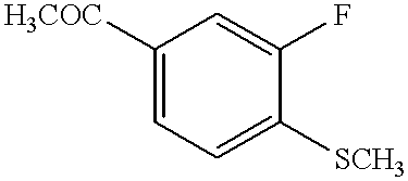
C1([H3COC])=CC=C([SCH3])C(F)=C1
